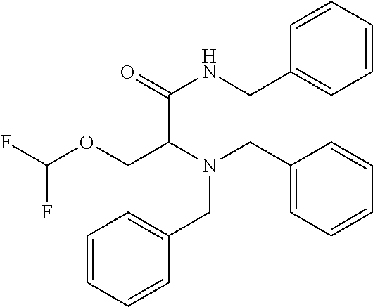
C1=CC=CC(CN(CC2=CC=CC=C2)C(COC(F)F)C(=O)NCC2=CC=CC=C2)=C1
